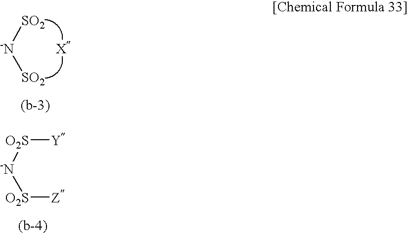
[SO2][-N][SO2].[X].[O2S]([-N][O2S][Z])[Y]
